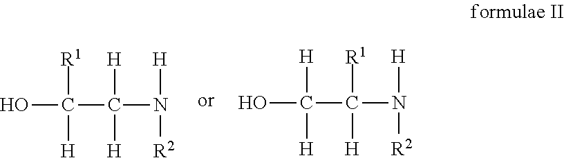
OC(C(N([R2])[H])([H])[H])([R1])[H].OC(C(N([R2])[H])([R1])[H])([H])[H]
